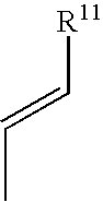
[R11]C=CC
